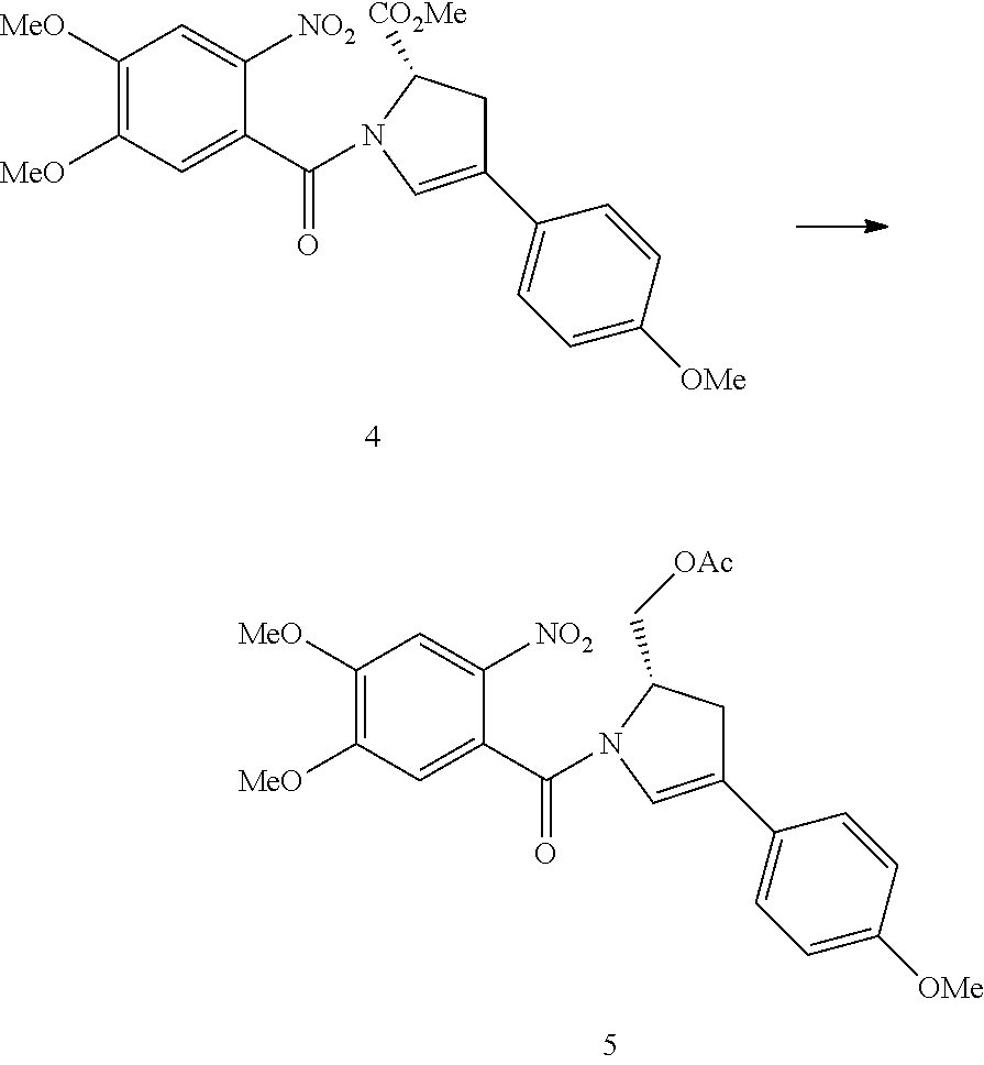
C1([MeO])=C([MeO])C=C(C(=O)N2C([CO2Me])CC(C3=CC=C([OMe])C=C3)=C2)C([NO2])=C1.C1([MeO])=C([MeO])C=C(C(=O)N2C(C[OAc])CC(C3=CC=C([OMe])C=C3)=C2)C([NO2])=C1
